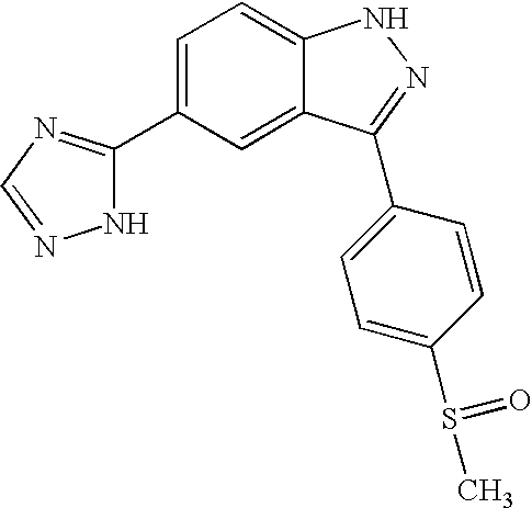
C1=C(C2=NC=NN2)C=C2C(=C1)NN=C2C1=CC=C(S(=O)C)C=C1
